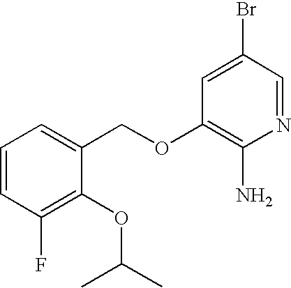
C1=CC(F)=C(OC(C)C)C(COC2=C(N)N=CC(Br)=C2)=C1
